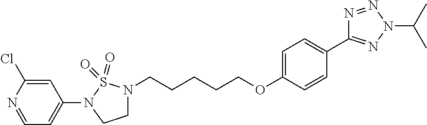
C1(N2CCN(CCCCCOC3=CC=C(C4=NN(C(C)C)N=N4)C=C3)S2(=O)=O)=CC=NC(Cl)=C1
